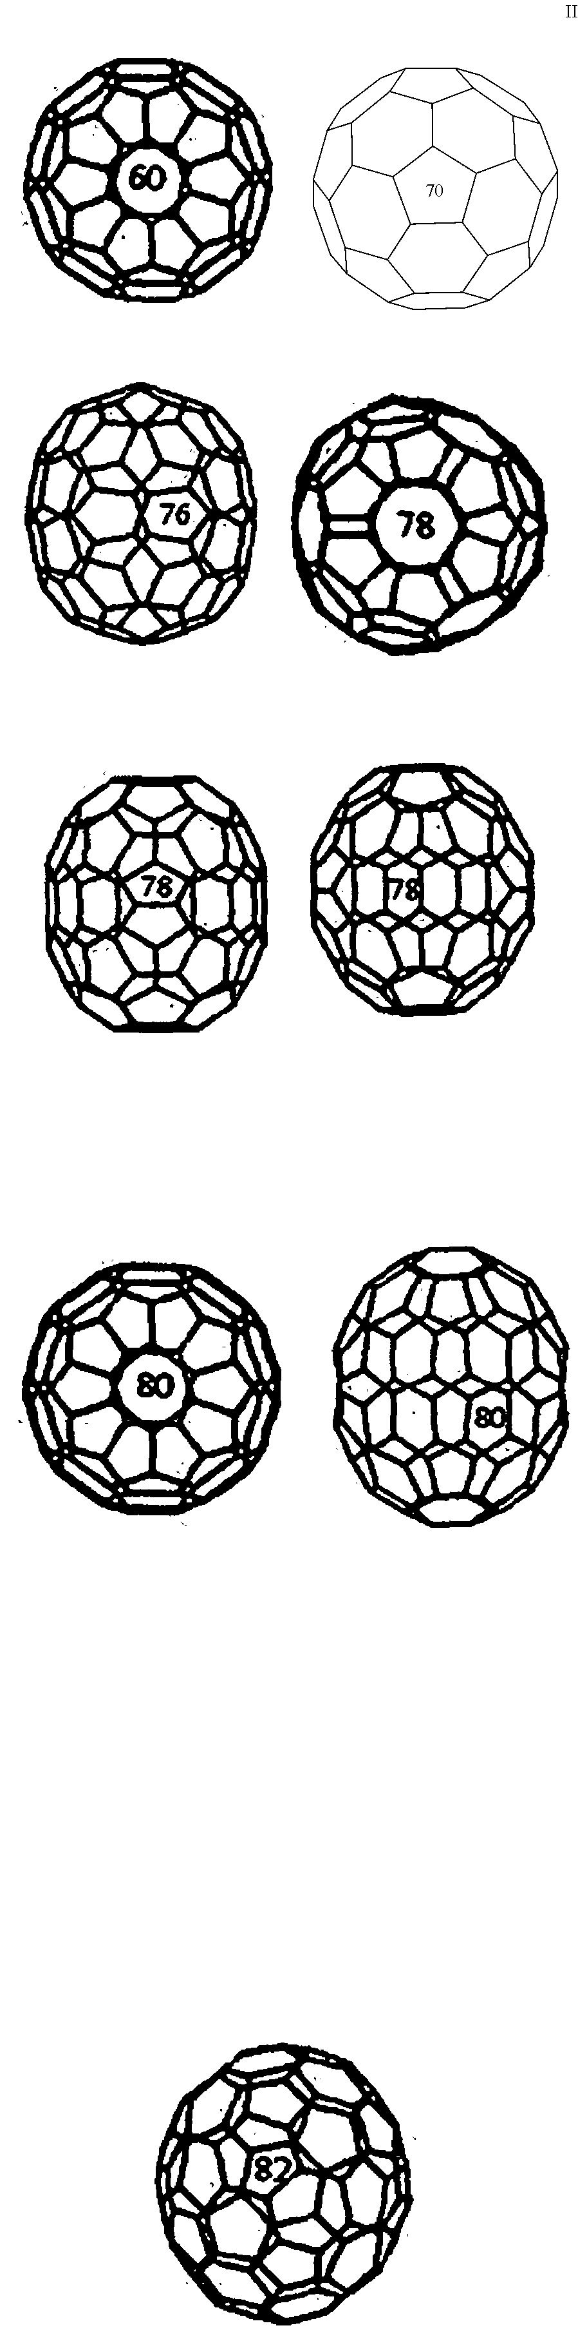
C1CC2C3C4C1C1C5C4C4C6C3C3C2CCC2C3C3C6C6C4C4C5C(CC1)C1CCC5C7C(C3C2CC7)C6C5C41
